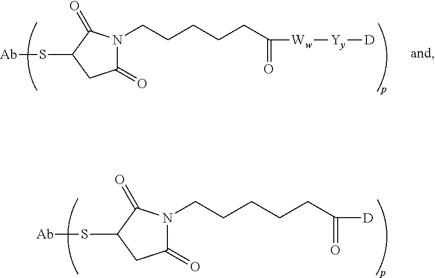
C1(=O)N(CCCCCC([Ww][Yy][D])=O)C(=O)C(S[Ab])C1.C1(=O)N(CCCCCC([D])=O)C(=O)C(S[Ab])C1
